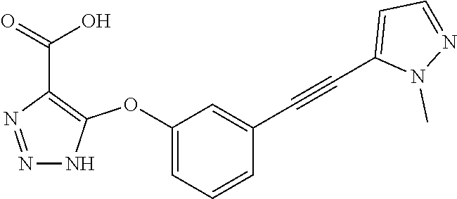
N1=NC(C(=O)O)=C(OC2=CC=CC(C#CC3=CC=NN3C)=C2)N1
